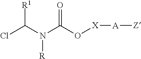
[R1]C(Cl)N([R])C(=O)O[X][A][Z]
